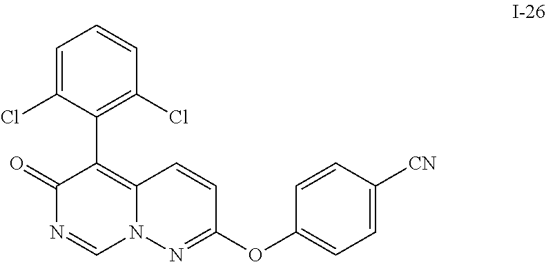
C1=C(Cl)C(C2=C3N(C=NC2=O)N=C(OC2=CC=C([CN])C=C2)C=C3)=C(Cl)C=C1
